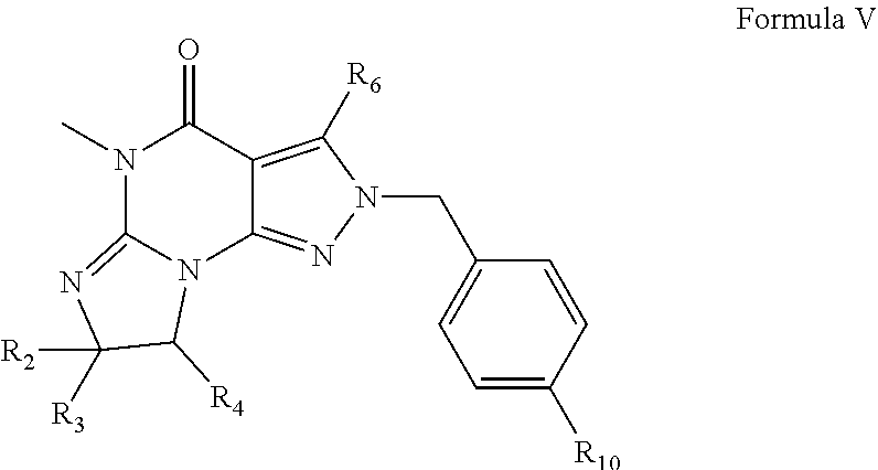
C12=NC([R2])([R3])C([R4])N1C1=NN(CC3=CC=C([R10])C=C3)C([R6])=C1C(=O)N2C
